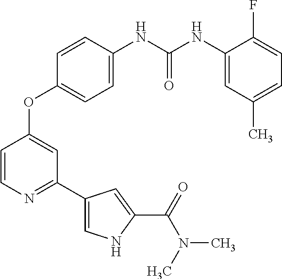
C1=CN=C(C2=CNC(C(=O)N(C)C)=C2)C=C1OC1=CC=C(NC(NC2=CC(C)=CC=C2F)=O)C=C1
